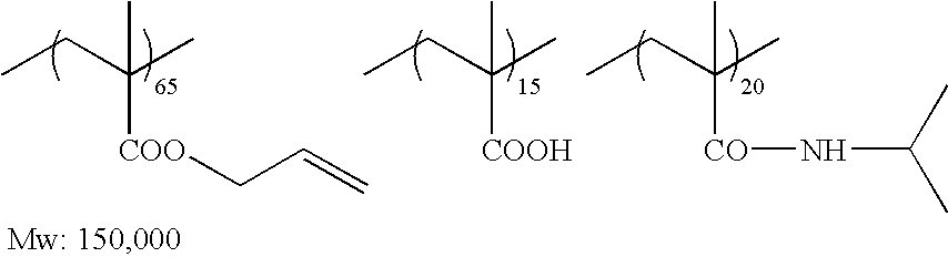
CCC(C)([COO]CC=C)C.CCC(C)([COOH])C.CCC(C)([CO]NC(C)C)C
